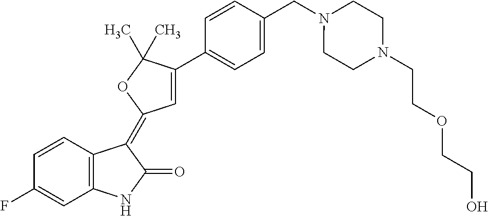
C1=CC(F)=CC2=C1C(=C1C=C(C3=CC=C(CN4CCN(CCOCCO)CC4)C=C3)C(C)(C)O1)C(=O)N2
